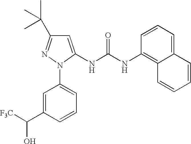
N(C1=C2C(=CC=C1)C=CC=C2)C(NC1=CC(C(C)(C)C)=NN1C1=CC=CC(C(O)[F3C])=C1)=O
